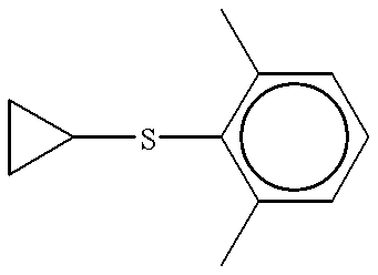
C1CC1Sc1c(C)cccc1C
